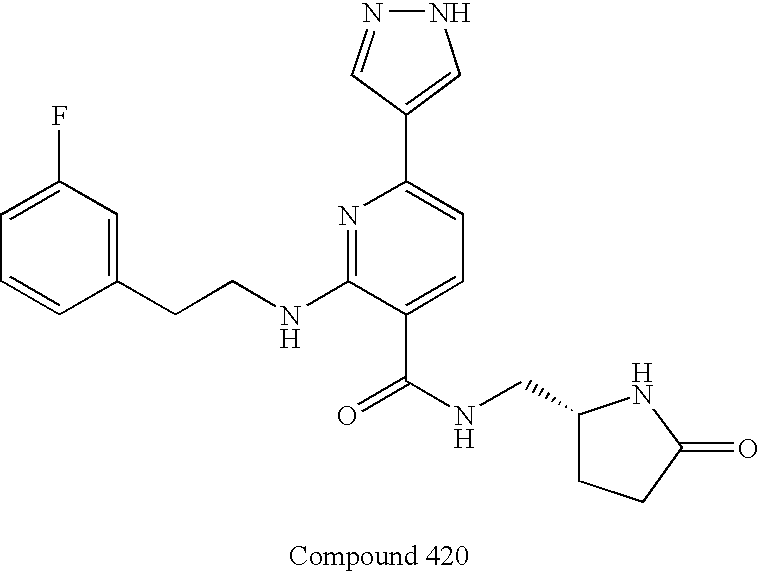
C1=CC(CCNC2=NC(C3=CNN=C3)=CC=C2C(NCC2CCC(=O)N2)=O)=CC(F)=C1
